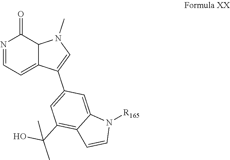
C12=CC=NC(=O)C1N(C)C=C2C1=CC(C(C)(O)C)=C2C(=C1)N([R165])C=C2
